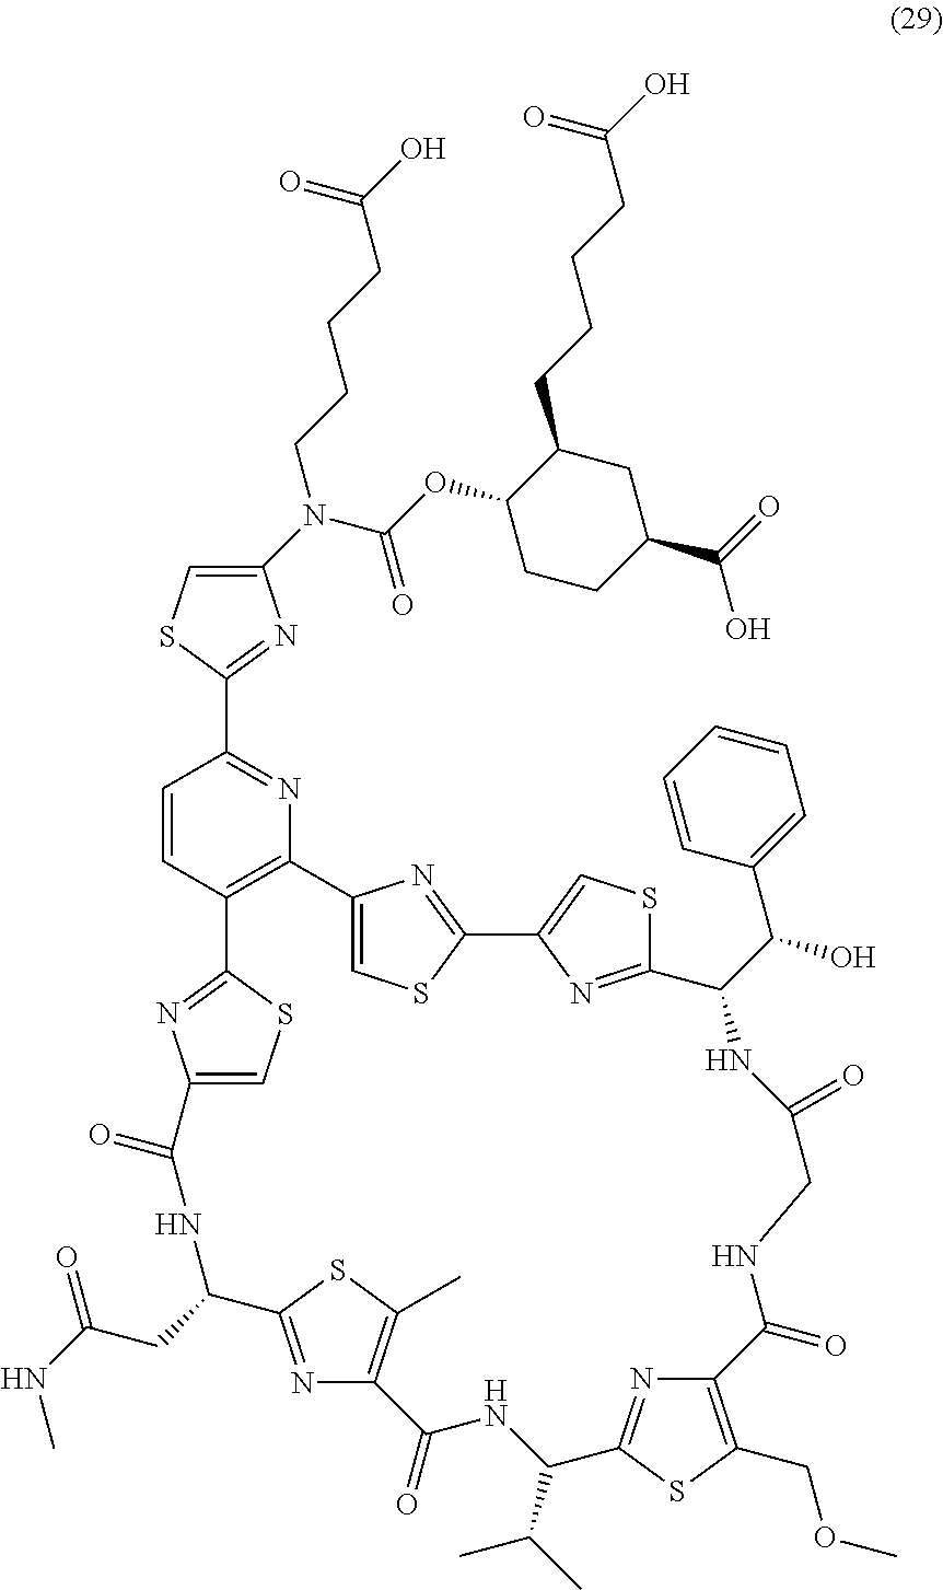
O(C(N(CCCCC(O)=O)C1=CSC(C2=NC3=C(C=C2)C2=NC(=CS2)C(=O)NC(CC(=O)NC)C2=NC(=C(C)S2)C(=O)NC(C(C)C)C2=NC(=C(COC)S2)C(=O)NCC(=O)NC(C(O)C2=CC=CC=C2)C2=NC(=CS2)C2=NC3=CS2)=N1)=O)C1CCC(C(=O)O)CC1CCCCC(O)=O
